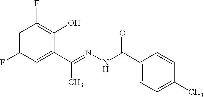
C1=C(F)C=C(C(=NNC(C2=CC=C(C)C=C2)=O)C)C(O)=C1F
